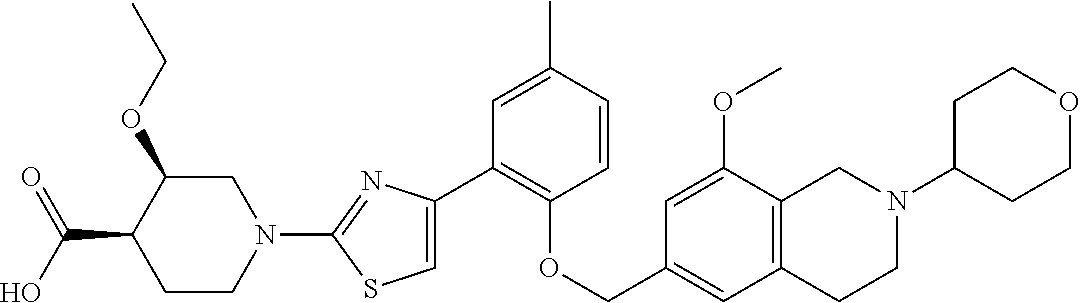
C1(C2=CSC(N3CC(OCC)C(C(=O)O)CC3)=N2)=C(OCC2=CC3=C(C(OC)=C2)CN(C2CCOCC2)CC3)C=CC(C)=C1
